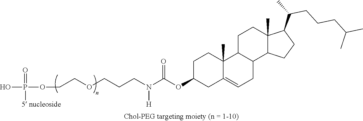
C1C(OC(N(CCCOCCOP(O)(=O)[5 nucleoside])[H])=O)CC2=CCC3C(C2(C)C1)CCC1(C)C3CCC1C(C)CCCC(C)C
